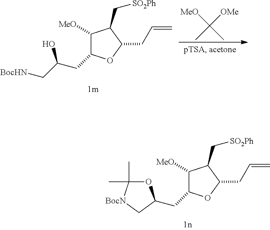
C(C)([MeO])([OMe])C.C1([MeO])C(CC(C[BocHN])O)OC(CC=C)C1C[SO2Ph].C1([MeO])C(CC2OC(C)(C)[BocN]C2)OC(CC=C)C1C[SO2Ph]
